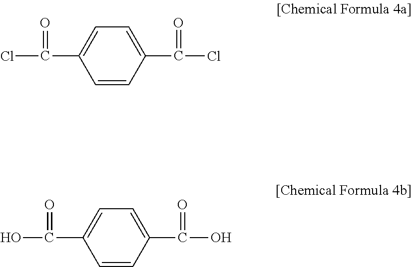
C1=C(C(=O)Cl)C=CC(C(=O)Cl)=C1.C1=C(C(=O)O)C=CC(C(=O)O)=C1
